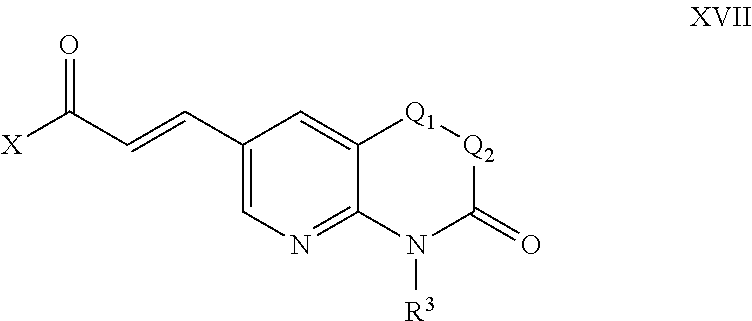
[Q2]1C(=O)N([R3])C2=NC=C(C=CC([X])=O)C=C2[Q1]1
